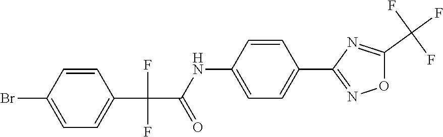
C(C(NC1=CC=C(C2=NOC(C(F)(F)F)=N2)C=C1)=O)(C1=CC=C(Br)C=C1)(F)F
